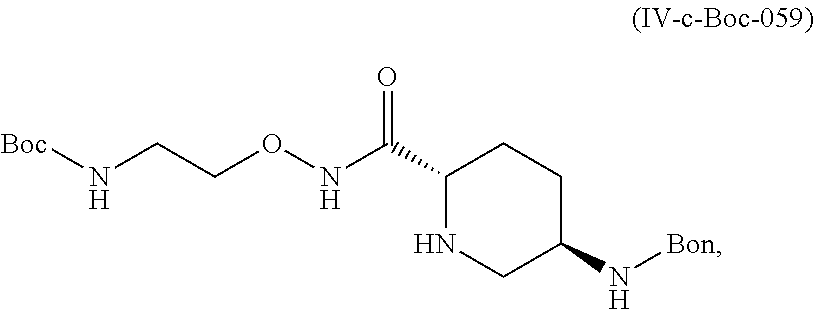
C1(C(NOCCN[Boc])=O)NCC(N[Bon])CC1
